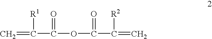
C=C(C(OC(C([R2])=C)=O)=O)[R1]
